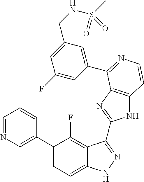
C1=C(C2=CC=C3C(=C2F)C(C2=NC4=C(N2)C=CN=C4C2=CC(CNS(C)(=O)=O)=CC(F)=C2)=NN3)C=CC=N1
